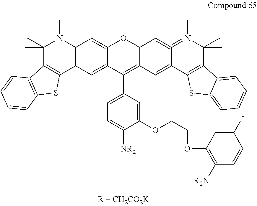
C12=CC3=C(C=C1OC1C(=C2C2=CC=C([NR2])C(OCCOC4=C([R2N])C=CC(F)=C4)=C2)C=C2C(=C1)=N(C)C(C)(C)C1=C2SC2=CC=CC=C12)N(C)C(C)(C)C1=C3SC2=C1C=CC=C2
